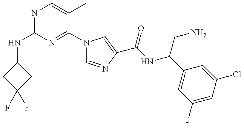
N(C1=NC=C(C)C(N2C=NC(C(=O)NC(C3=CC(F)=CC(Cl)=C3)CN)=C2)=N1)C1CC(F)(F)C1
